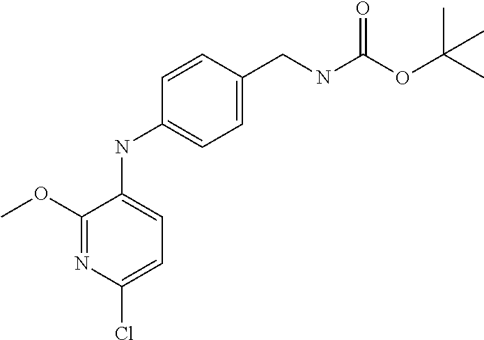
C1(NC2=CC=C(Cl)N=C2OC)=CC=C(CNC(OC(C)(C)C)=O)C=C1
